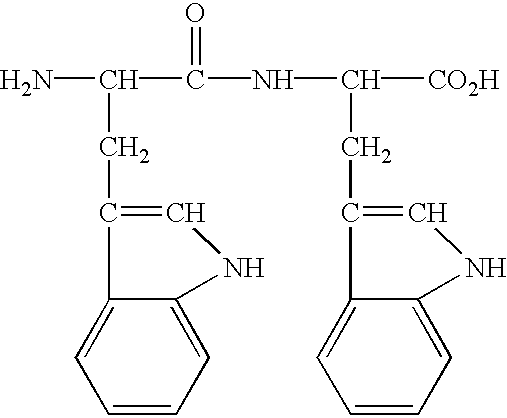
C1=C2C(=CC=C1)C(CC(C(NC([CO2H])CC1=CNC3=CC=CC=C13)=O)N)=CN2
